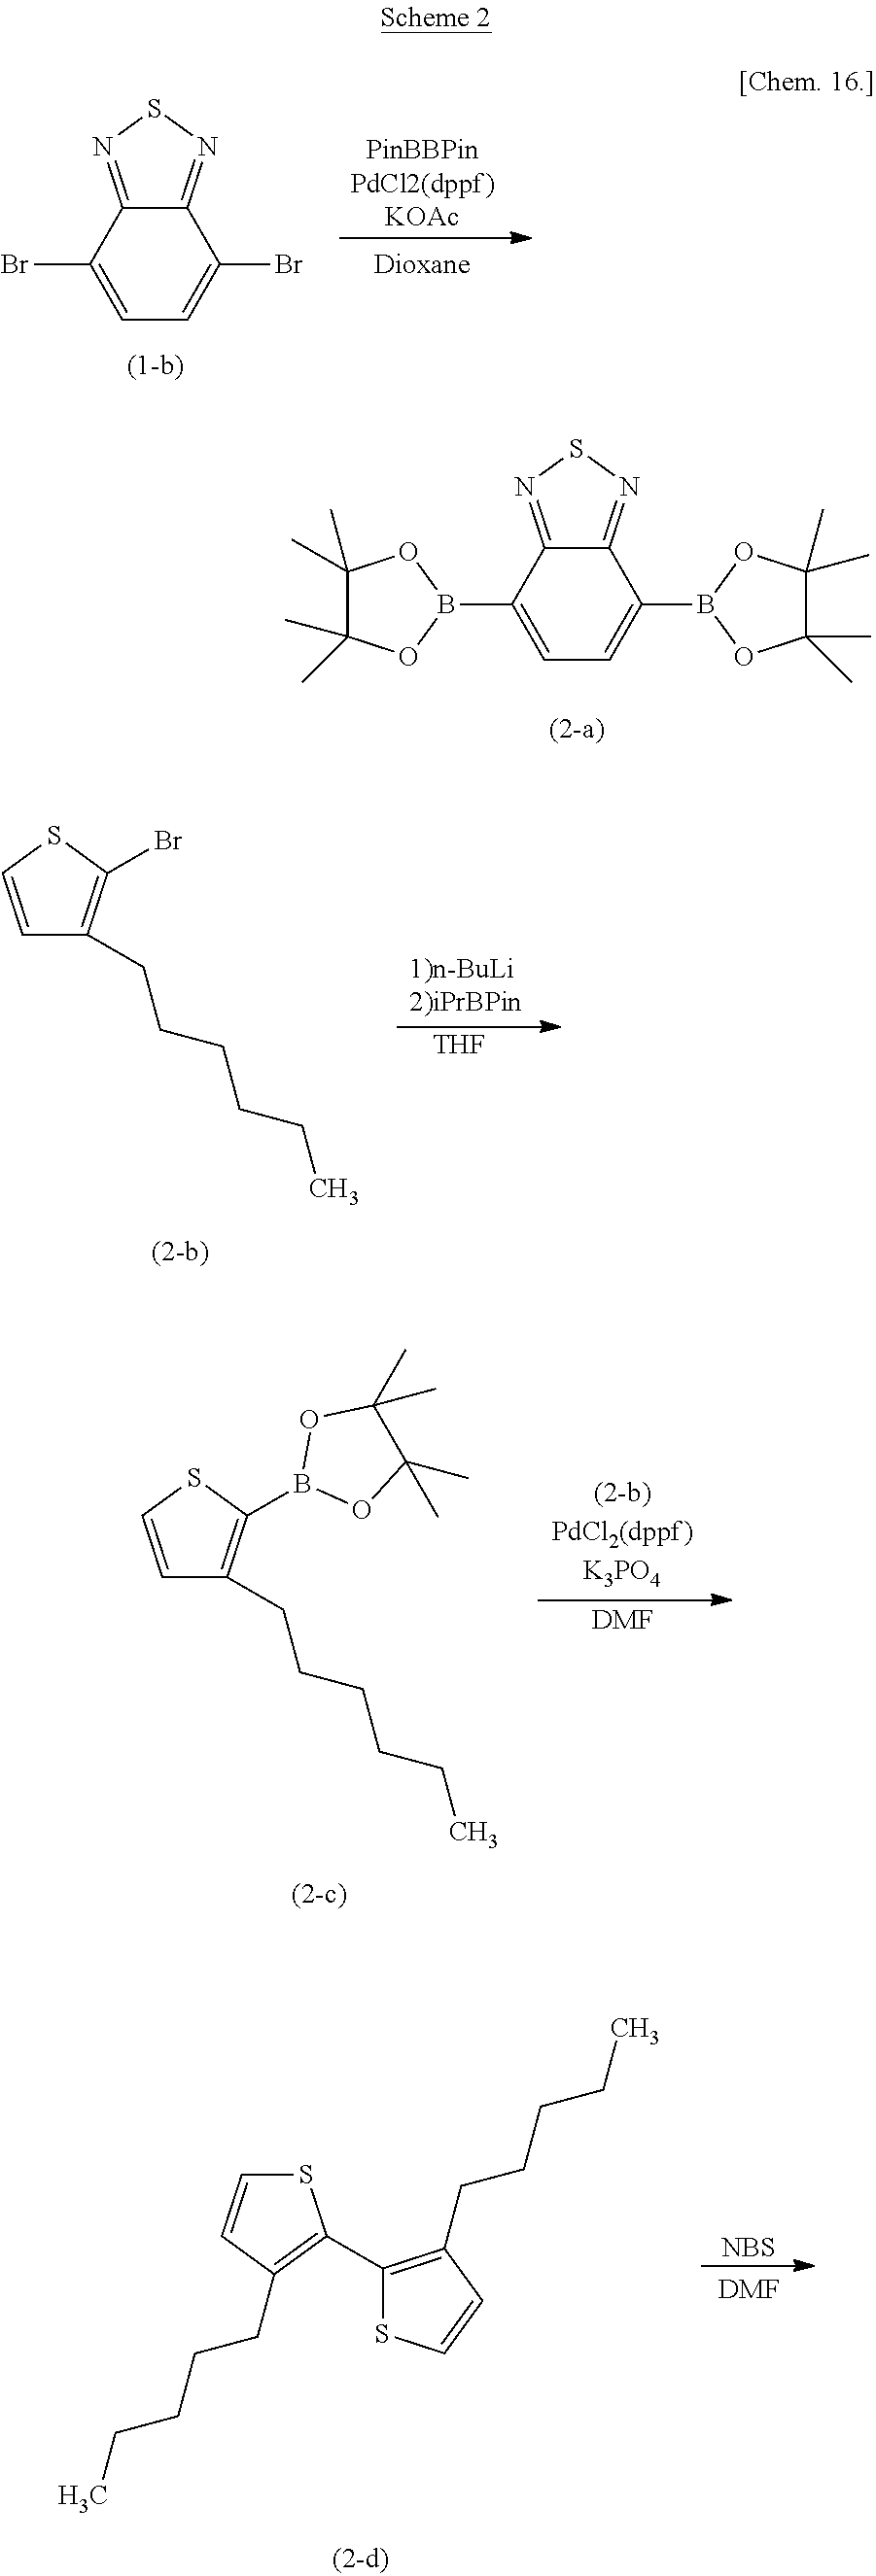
C1(B2OC(C)(C)C(C)(C)O2)=CC=C(B2OC(C)(C)C(C)(C)O2)C2=NSN=C12.C1(Br)=CC=C(Br)C2=NSN=C12.C1(CCCCCC)=C(Br)SC=C1.[THF].C1(CCCCCC)=C(B2OC(C)(C)C(C)(C)O2)SC=C1.[DMF].[NBS].[DMF].S1C=CC(CCCCC)=C1C1=C(CCCCC)C=CS1
